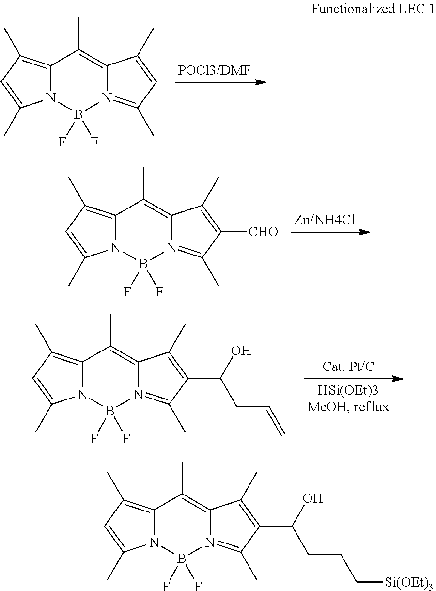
C1(C)=N2B(F)(F)N3C(=C(C)C=C3C)C(C)=C2C(C)=C1.C1(C)=N2B(F)(F)N3C(=C(C)C=C3C)C(C)=C2C(C)=C1[CHO].C1(C)=N2B(F)(F)N3C(=C(C)C=C3C)C(C)=C2C(C)=C1C(O)CC=C.C1(C)=N2B(F)(F)N3C(=C(C)C=C3C)C(C)=C2C(C)=C1C(O)CCC[Si(OEt)3]
